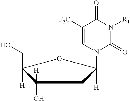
C1([F3C])=CN(C2([H])CC(O)([H])C([H])(CO)O2)C(=O)N([R1])C1=O
